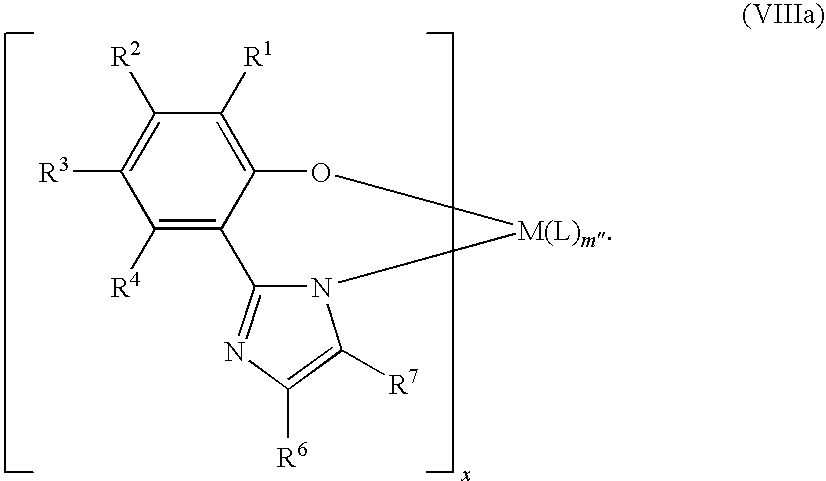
C1([R4])=C2C(=C([R1])C([R2])=C1[R3])O[M(L)m]N1C2=NC([R6])=C1[R7]
